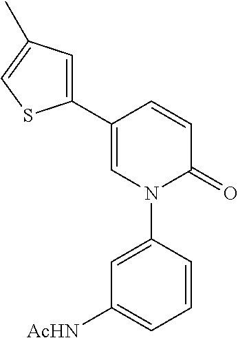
C1(C2=CC(C)=CS2)=CN(C2=CC([AcHN])=CC=C2)C(=O)C=C1
